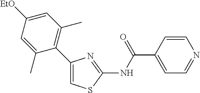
C1=CC(C(NC2=NC(C3=C(C)C=C([EtO])C=C3C)=CS2)=O)=CC=N1
